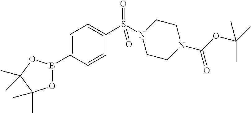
C1CN(S(C2=CC=C(B3OC(C)(C)C(C)(C)O3)C=C2)(=O)=O)CCN1C(OC(C)(C)C)=O
